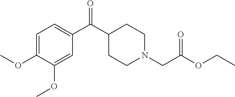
C1=C(OC)C(OC)=CC(C(C2CCN(CC(OCC)=O)CC2)=O)=C1
